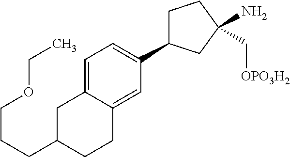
C(CCC1CC2=CC=C(C3CCC(C[OPO3H2])(N)C3)C=C2CC1)OCC
